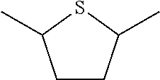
C1CC(C)SC1C
